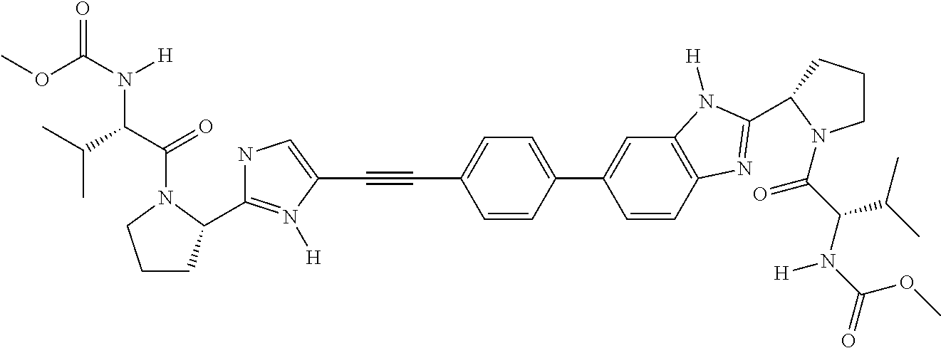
COC(N([H])C(C(=O)N1C(C2=N([H])C(C#CC3=CC=C(C4=CC5=C(C=C4)N=C(C4CCCN4C(=O)C(C(C)C)N([H])C(OC)=O)N5[H])C=C3)=CN2)CCC1)C(C)C)=O
